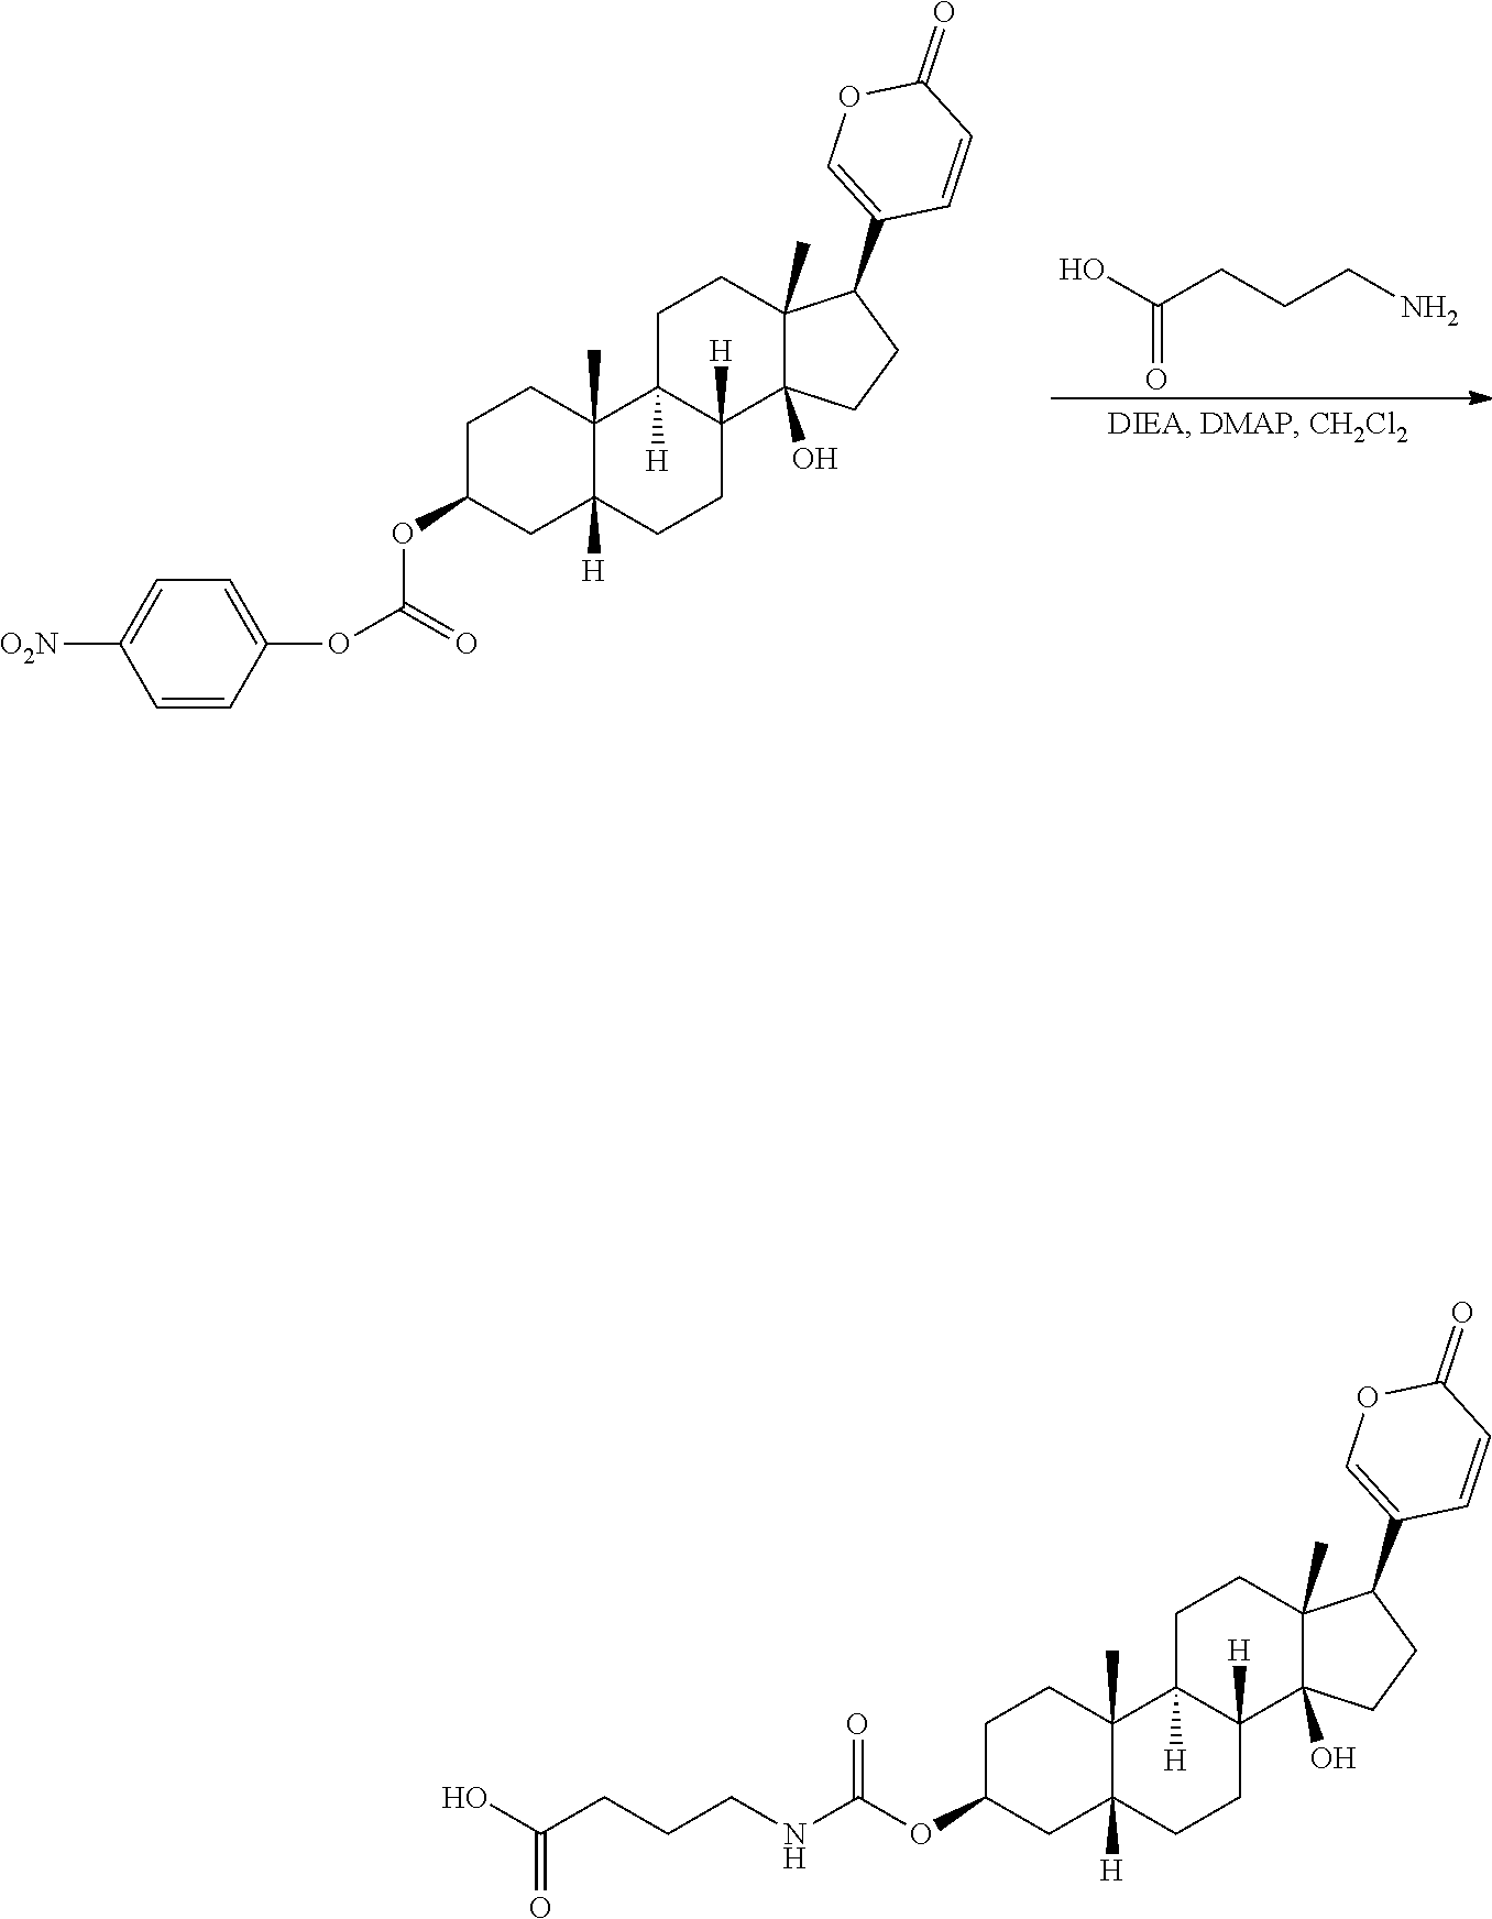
C1C(OC(=O)OC2=CC=C([O2N])C=C2)CC2([H])C(C)(C1)C1([H])C([H])(CC2)C2(O)C(C)(CC1)C(C1=COC(=O)C=C1)CC2.OC(CCCN)=O.C1C(OC(NCCCC(O)=O)=O)CC2([H])C(C)(C1)C1([H])C([H])(CC2)C2(O)C(C)(CC1)C(C1=COC(=O)C=C1)CC2
